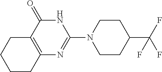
C1(C(F)(F)F)CCN(C2=NC3=C(C(=O)N2)CCCC3)CC1
